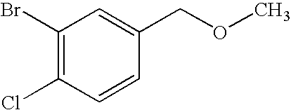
C1(Br)=C(Cl)C=CC(COC)=C1
